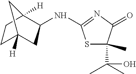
C1CC2([H])CC(NC3=NC(=O)C(C(C)(C)O)(C)S3)C1([H])C2
